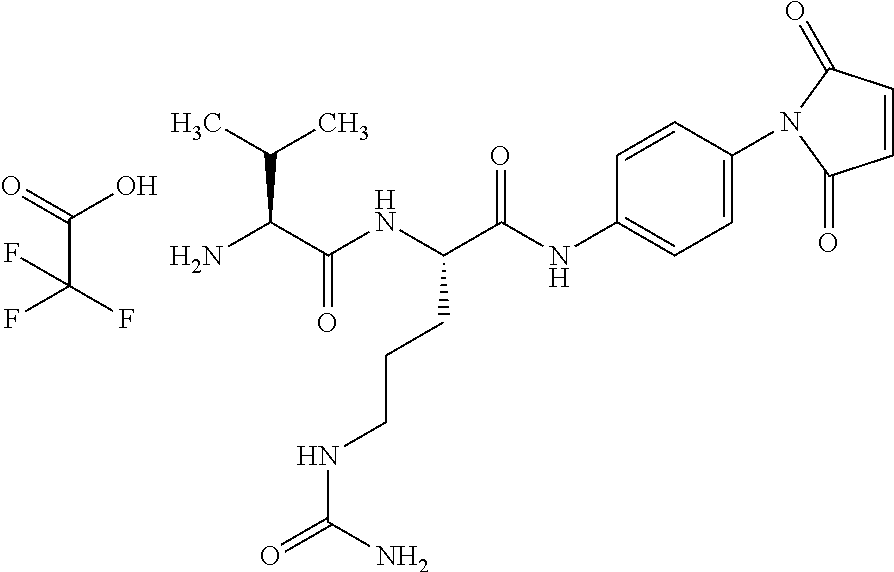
C1=C(N2C(=O)C=CC2=O)C=CC(NC(=O)C(NC(C(N)C(C)C)=O)CCCNC(=O)N)=C1.C(C(F)(F)F)(=O)O
